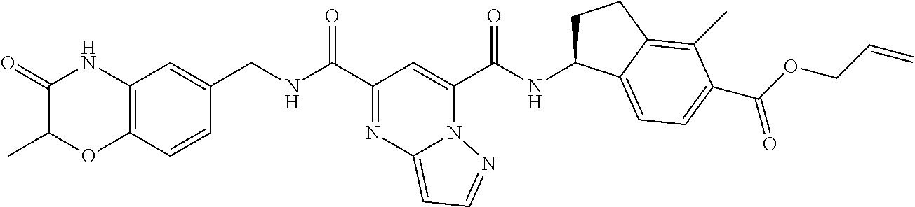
C12=C(C=CC(CNC(C3=NC4=CC=NN4C(C(NC4CCC5=C(C)C(C(OCC=C)=O)=CC=C45)=O)=C3)=O)=C1)OC(C)C(=O)N2
